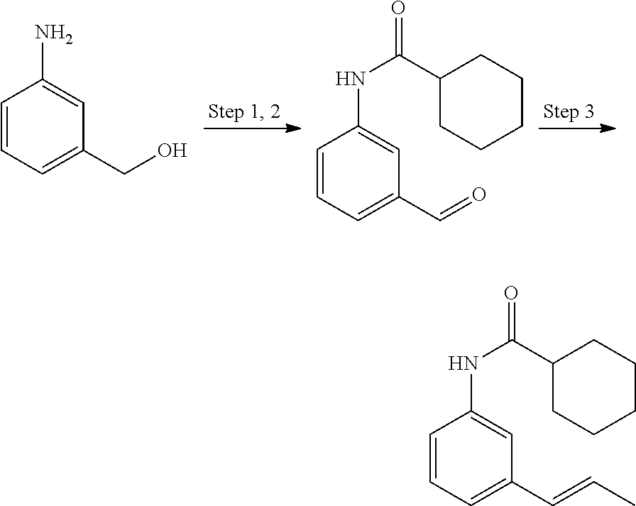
C1=CC=C(CO)C=C1N.C1=CC=C(C=O)C=C1NC(C1CCCCC1)=O.C1=CC=C(C=CC)C=C1NC(C1CCCCC1)=O
